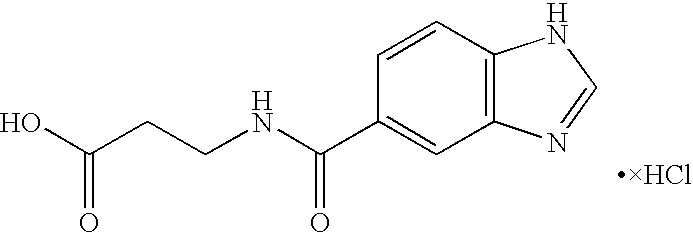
C(NC(C1=CC2=C(C=C1)NC=N2)=O)CC(O)=O
